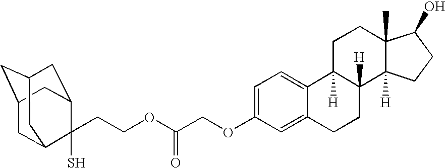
C1=C2C(=CC=C1OCC(OCCC1(S)C3CC4CC(CC1C4)C3)=O)C1([H])C([H])(CC2)C2([H])C(C)(CC1)C(O)CC2
